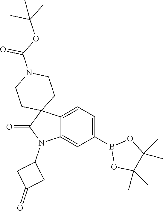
C12=CC=C(B3OC(C)(C)C(C)(C)O3)C=C1N(C1CC(=O)C1)C(=O)C21CCN(C(OC(C)(C)C)=O)CC1
